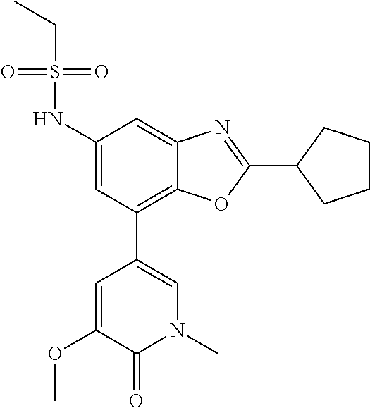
O(C1=CC(C2=C3C(=CC(NS(CC)(=O)=O)=C2)N=C(C2CCCC2)O3)=CN(C)C1=O)C
